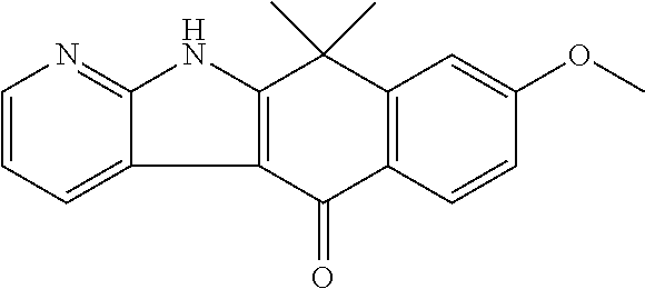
C12=C(C(=O)C3=C(C1(C)C)C=C(OC)C=C3)C1=CC=CN=C1N2
